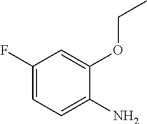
C1(F)=CC=C(N)C(OCC)=C1
